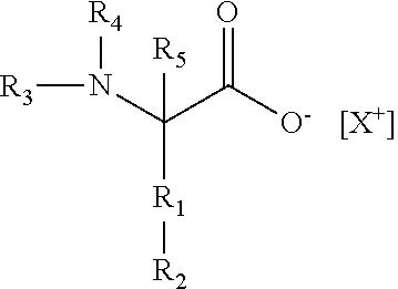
N(C(C([O-])=O)([R1][R2])[R5])([R3])[R4].[[X+]]
